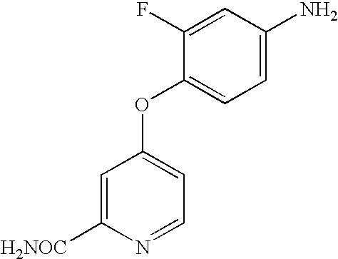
C1=C([H2NOC])N=CC=C1OC1=CC=C(N)C=C1F
